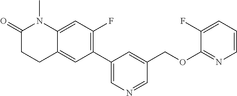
C1(C2=C(F)C=C3C(=C2)CCC(=O)N3C)=CN=CC(COC2=NC=CC=C2F)=C1
